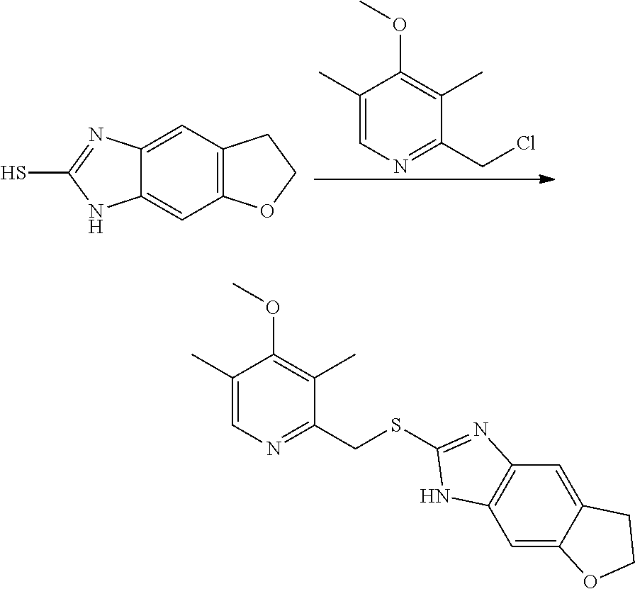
C12=C(C=C3C(=C1)NC(S)=N3)CCO2.C1(C)=CN=C(CCl)C(C)=C1OC.C1(C)=CN=C(CSC2=NC3=C(C=C4C(=C3)CCO4)N2)C(C)=C1OC
